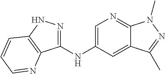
C1(NC2=CN=C3C(=C2)C(C)=NN3C)=NNC2=C1N=CC=C2
